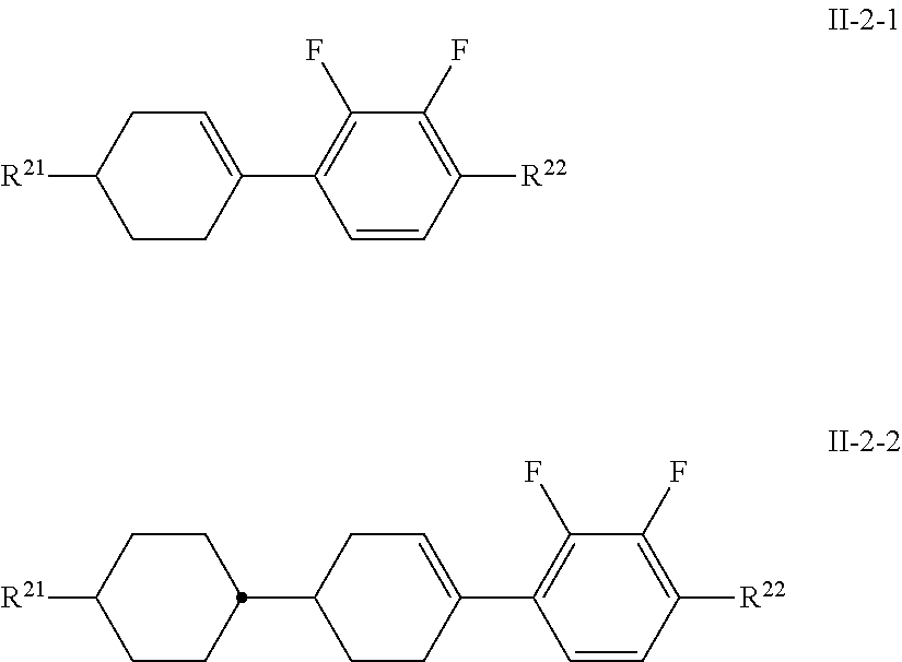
[R21]C1CCC(C2=C(F)C(F)=C([R22])C=C2)=CC1.C1(C2CCC([R21])CC2)CCC(C2=C(F)C(F)=C([R22])C=C2)=CC1
